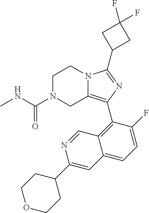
C1N(C(NC)=O)CC2=C(C3=C4C(=CC=C3F)C=C(C3CCOCC3)N=C4)N=C(C3CC(F)(F)C3)N2C1
